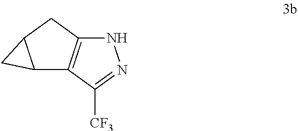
C1C2C(C3=C1NN=C3[CF3])C2
